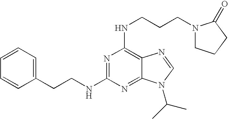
C1(NCCCN2CCCC2=O)=C2C(=NC(NCCC3=CC=CC=C3)=N1)N(C(C)C)C=N2
